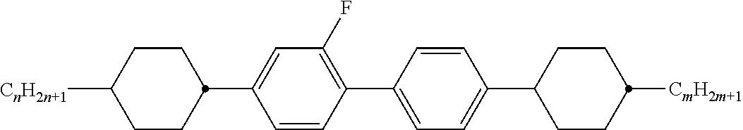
C1C([CnH2n+1])CCC(C2=CC(F)=C(C3=CC=C(C4CCC([CmH2m+1])CC4)C=C3)C=C2)C1
